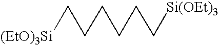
[(EtO)3Si]CCCCCC[Si(OEt)3]
